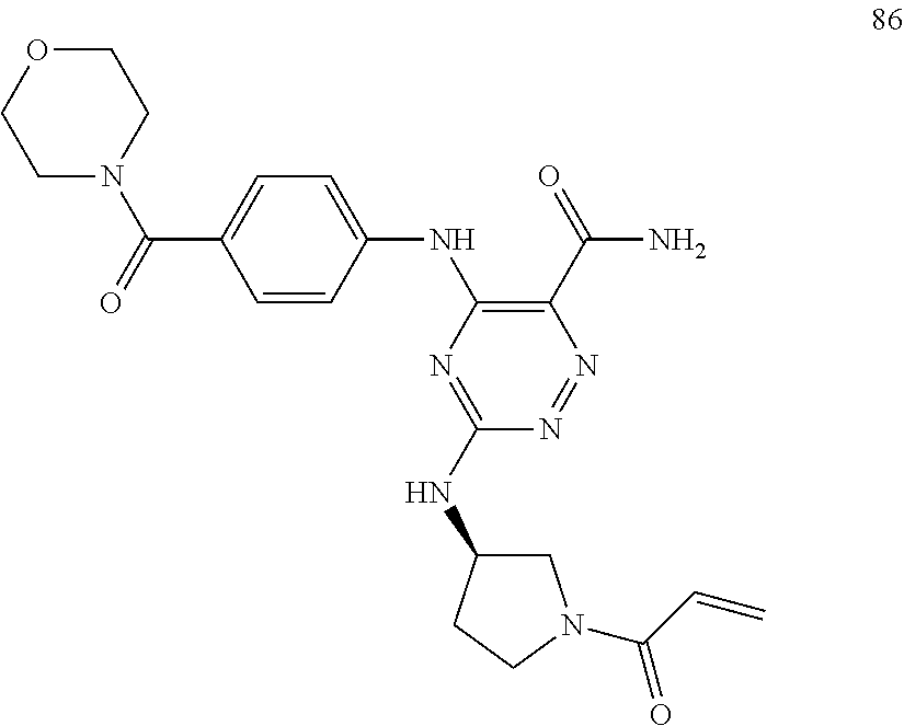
C1OCCN(C(=O)C2=CC=C(NC3=C(C(N)=O)N=NC(NC4CN(C(=O)C=C)CC4)=N3)C=C2)C1
